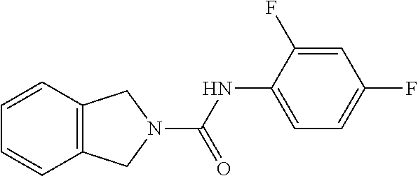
C1=CC2=C(C=C1)CN(C(NC1=CC=C(F)C=C1F)=O)C2
